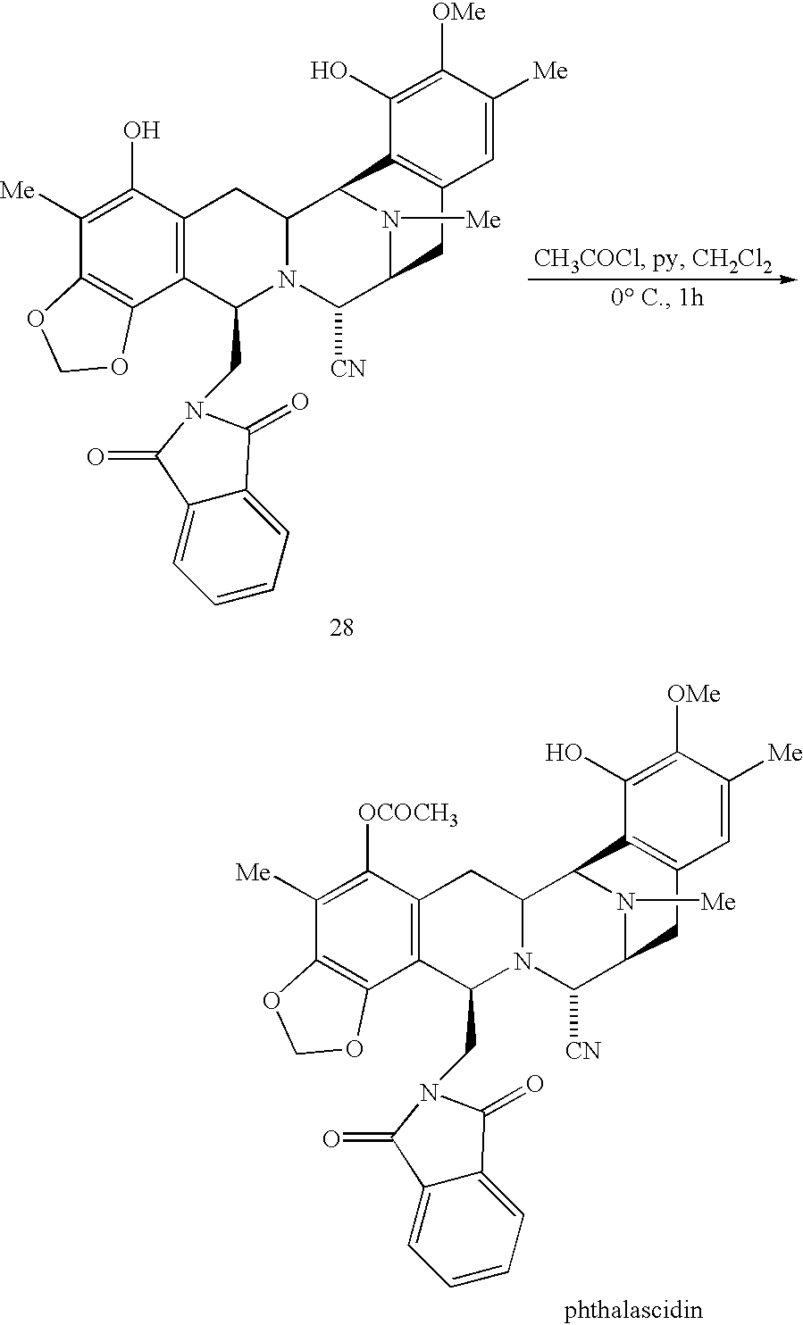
C12=C(C([OCOCH3])=C([Me])C3=C1OCO3)CC1N(C2CN2C(=O)C3=CC=CC=C3C2=O)C([CN])C2N([Me])C1C1=C(C2)C=C([Me])C([OMe])=C1O.C12=C(C(O)=C([Me])C3=C1OCO3)CC1N(C2CN2C(=O)C3=CC=CC=C3C2=O)C([CN])C2N([Me])C1C1=C(C2)C=C([Me])C([OMe])=C1O
